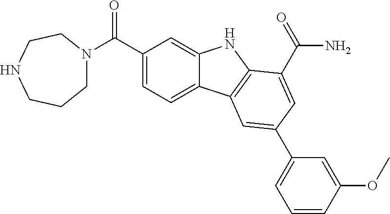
C1N(C(C2=CC=C3C(=C2)NC2=C3C=C(C3=CC=CC(OC)=C3)C=C2C(=O)N)=O)CCNCC1
